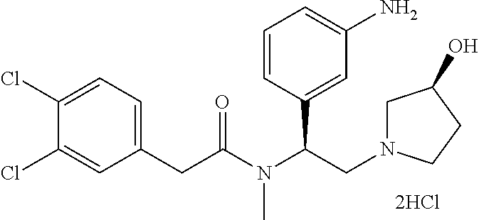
C1=C(C(N(C(CC2=CC=C(Cl)C(Cl)=C2)=O)C)CN2CC(O)CC2)C=CC=C1N
